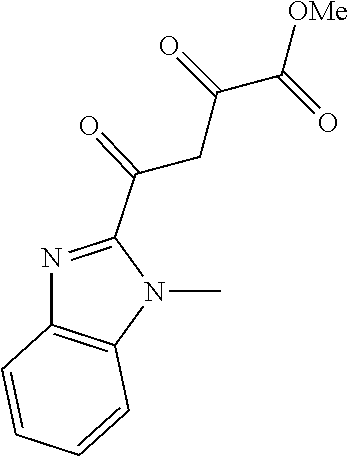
CN1C(C(CC(C([OMe])=O)=O)=O)=NC2=C1C=CC=C2
